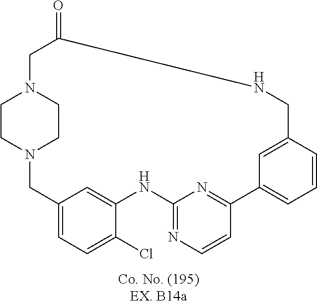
C12=CC=C(Cl)C(=C1)NC1=NC=CC(=N1)C1=CC=CC(=C1)CNC(=O)CN1CCN(C2)CC1
